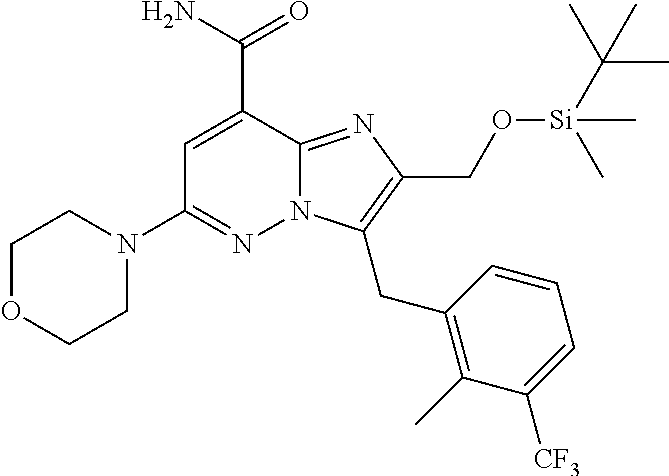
C1(C(N)=O)=CC(N2CCOCC2)=NN2C1=NC(CO[Si](C)(C(C)(C)C)C)=C2CC1=C(C)C([CF3])=CC=C1
